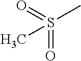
S(C)(=O)(=O)C
